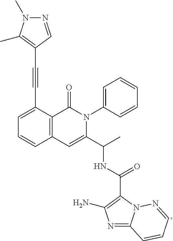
C1=C(C#CC2=C(C)N(C)N=C2)C2=C(C=C1)C=C(C(C)NC(=O)C1=C(N)N=C3N1N=CC=C3)N(C1=CC=CC=C1)C2=O
